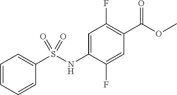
COC(=O)C1=C(F)C=C(NS(C2=CC=CC=C2)(=O)=O)C(F)=C1
